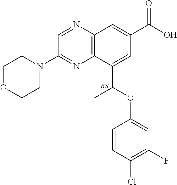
C12=C(C(C(OC3=CC(F)=C(Cl)C=C3)C)=CC(C(O)=O)=C1)N=C(N1CCOCC1)C=N2
